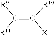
C(=C([R10])[X])([R9])[R11]
